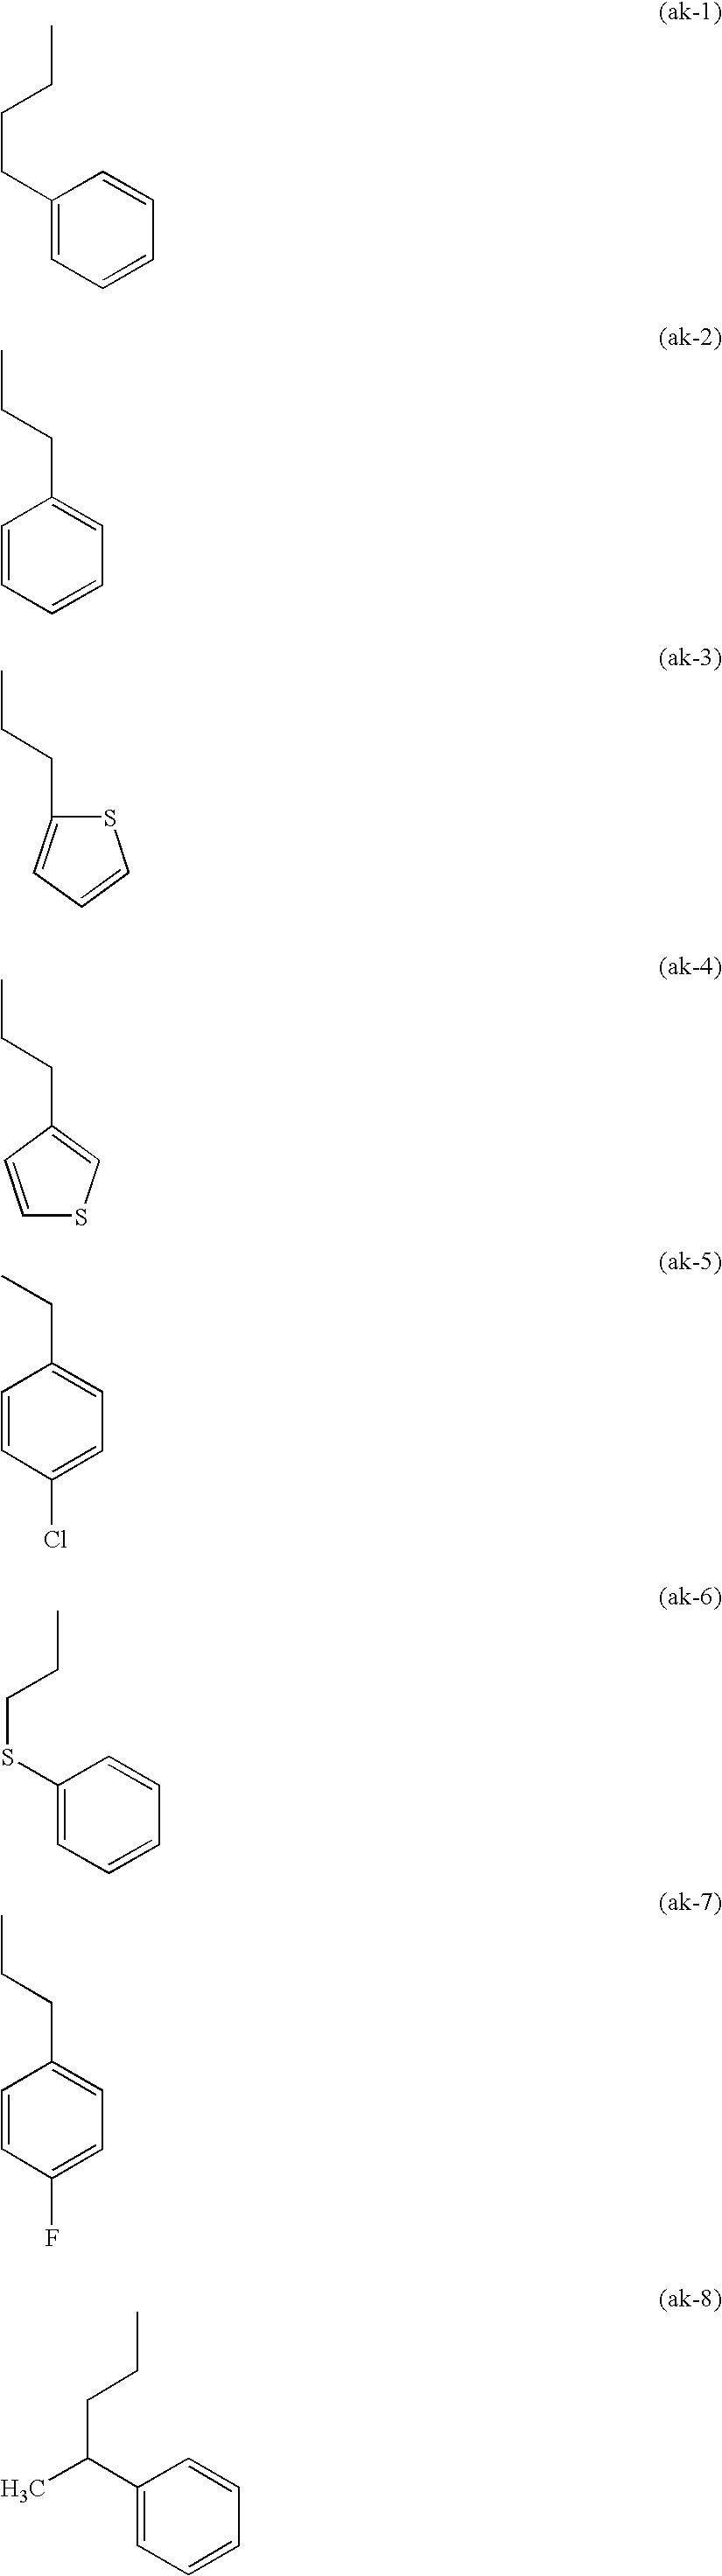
CCCCC1=CC=CC=C1.CCCC1=CC=CC=C1.CCCC1=CC=CS1.CCCC1=CSC=C1.CCC1=CC=C(Cl)C=C1.CCCSC1=CC=CC=C1.CCCC1=CC=C(F)C=C1.CCCC(C1=CC=CC=C1)C
